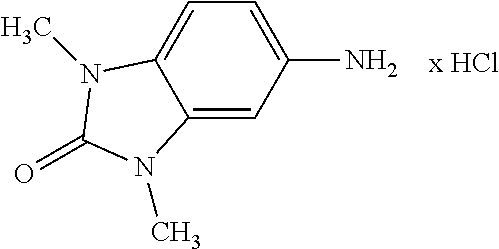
NC1=CC=C2C(=C1)N(C)C(=O)N2C
